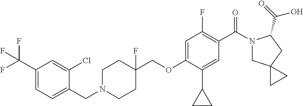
C1(C(F)(F)F)=CC=C(CN2CCC(COC3=CC(F)=C(C(=O)N4CC5(CC4C(=O)O)CC5)C=C3C3CC3)(F)CC2)C(Cl)=C1
